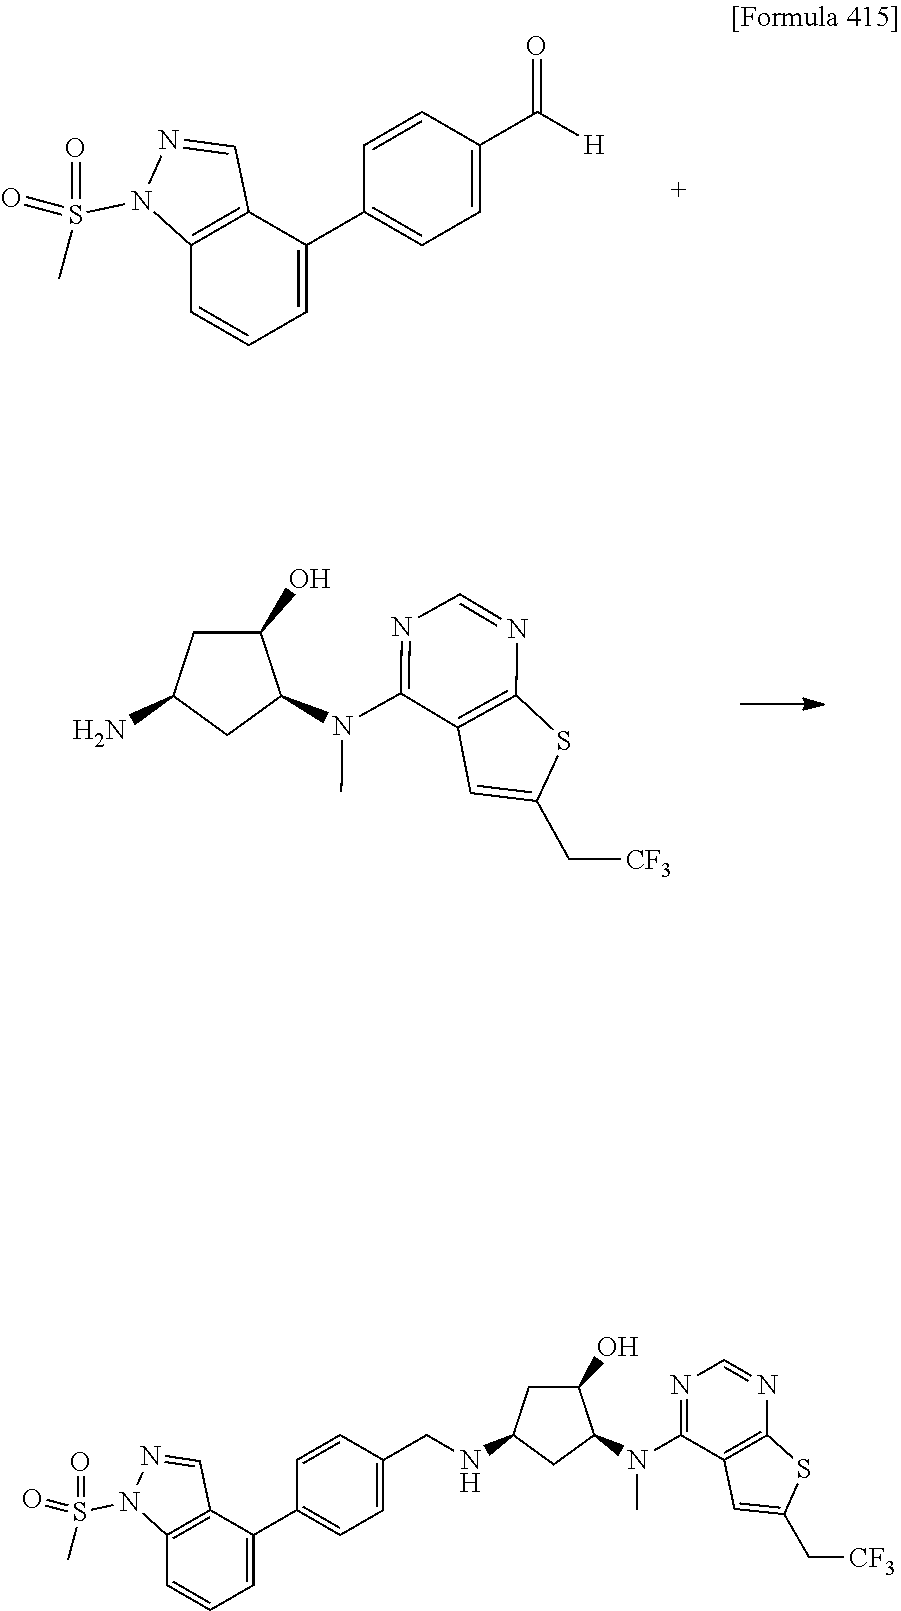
[H]C(C1=CC=C(C2=CC=CC3=C2C=NN3S(=O)(C)=O)C=C1)=O.N(C1=NC=NC2=C1C=C(C[CF3])S2)(C1C(O)CC(N)C1)C.N(C1=NC=NC2=C1C=C(C[CF3])S2)(C1C(O)CC(NCC2=CC=C(C3=CC=CC4=C3C=NN4S(=O)(C)=O)C=C2)C1)C
